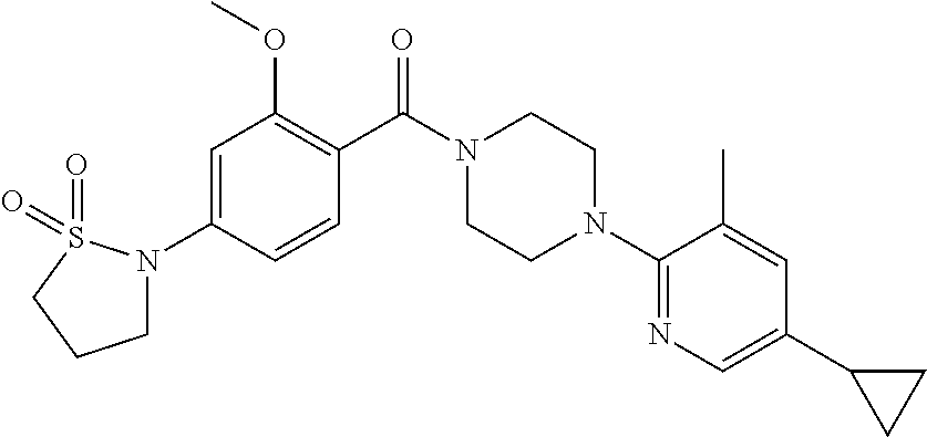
C1(N2CCN(C(C3=C(OC)C=C(N4CCCS4(=O)=O)C=C3)=O)CC2)=NC=C(C2CC2)C=C1C
